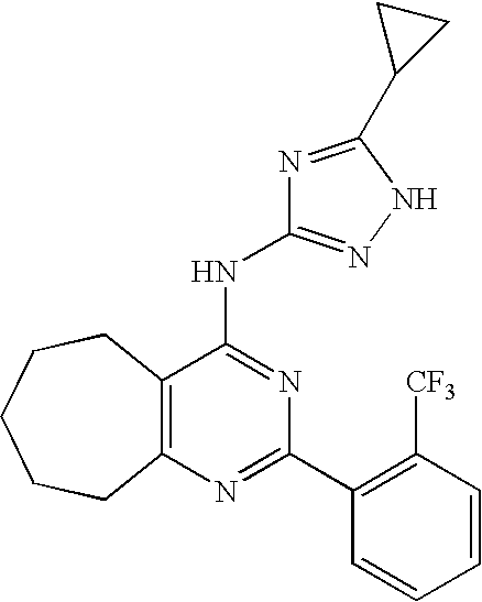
C12=C(N=C(C3=C([CF3])C=CC=C3)N=C1NC1=NNC(C3CC3)=N1)CCCCC2
